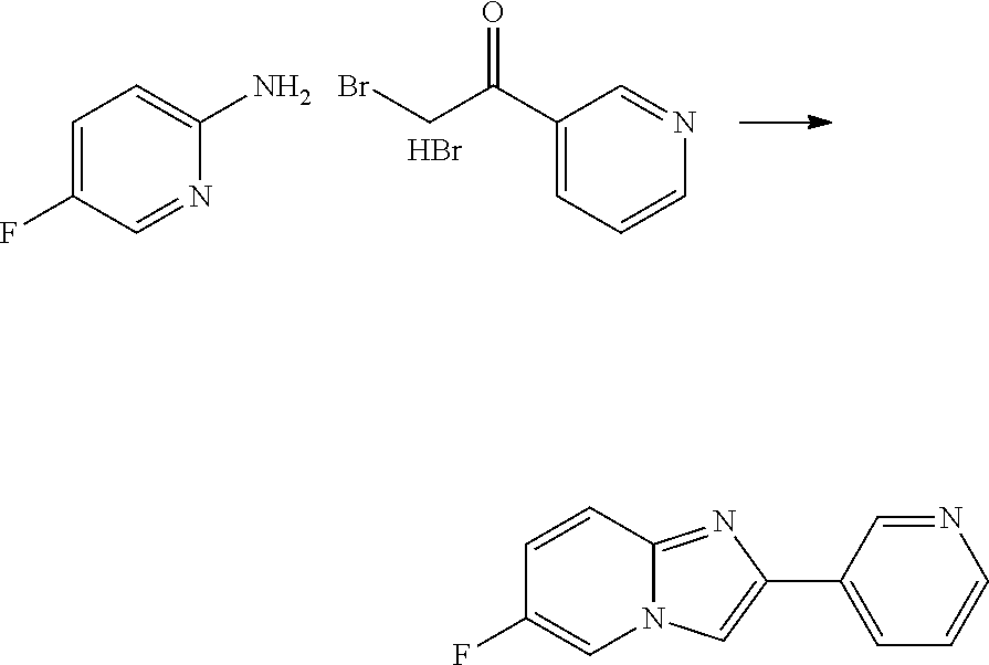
C1(C(CBr)=O)=CC=CN=C1.Br.C1=C(F)C=NC(N)=C1.C1(C2=CN3C(=N2)C=CC(F)=C3)=CC=CN=C1
